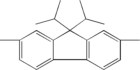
C1(C)=CC=C2C(=C1)C(C(C)C)(C(C)C)C1=C2C=CC(C)=C1
